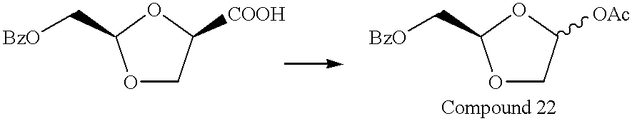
O1CC([COOH])OC1C[BzO].O1CC([OAc])OC1C[BzO]
